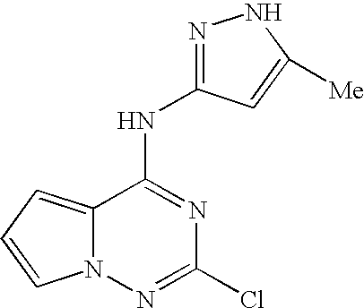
C12=CC=CN1N=C(Cl)N=C2NC1=NNC([Me])=C1
